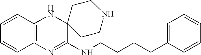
C12=C(N=C(NCCCCC3=CC=CC=C3)C3(N1)CCNCC3)C=CC=C2
